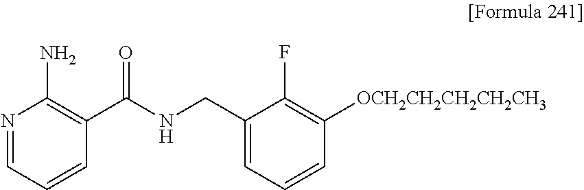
N1=CC=CC(C(NCC2=CC=CC([OCH2CH2CH2CH2CH3])=C2F)=O)=C1N
